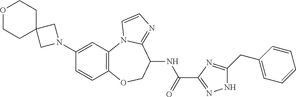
C1(N2CC3(C2)CCOCC3)=CC2=C(C=C1)OCC(NC(=O)C1=NNC(CC3=CC=CC=C3)=N1)C1=NC=CN21
